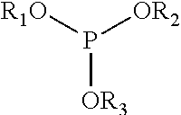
P([OR3])([R1O])[OR2]
